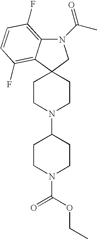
N1(C(C)=O)C2=C(F)C=CC(F)=C2C2(C1)CCN(C1CCN(C(OCC)=O)CC1)CC2
